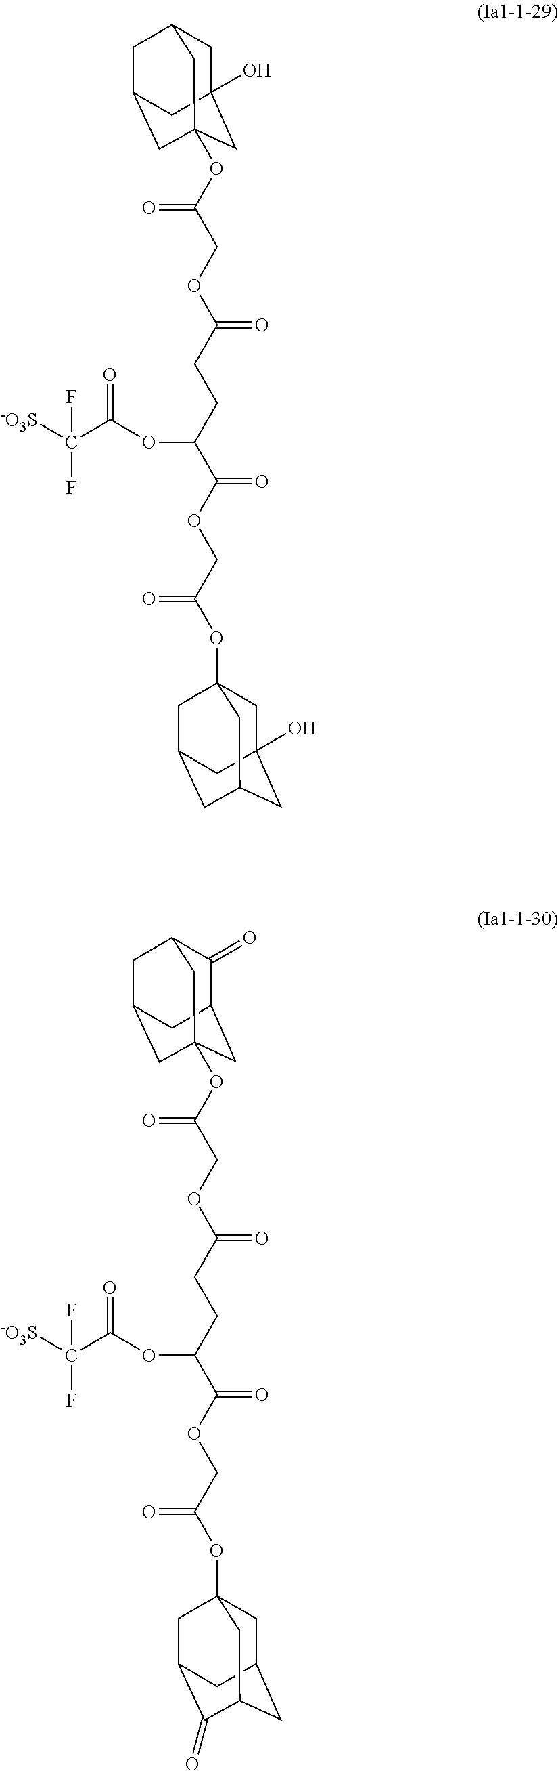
C1C2(O)CC3(OC(COC(=O)CCC(C(OCC(OC45CC6(O)CC(CC(C4)C6)C5)=O)=O)OC(C([-O3S])(F)F)=O)=O)CC(CC1C3)C2.C1(=O)C2CC3(OC(COC(=O)CCC(C(OCC(OC45CC6CC(C(=O)C(C4)C6)C5)=O)=O)OC(C([-O3S])(F)F)=O)=O)CC(CC1C3)C2
